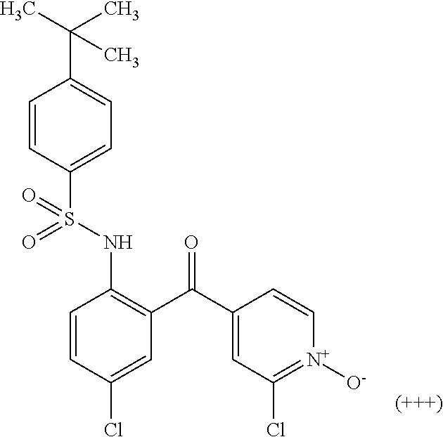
C1=CC(Cl)=CC(C(C2=CC(Cl)=[N+]([O-])C=C2)=O)=C1NS(C1=CC=C(C(C)(C)C)C=C1)(=O)=O
